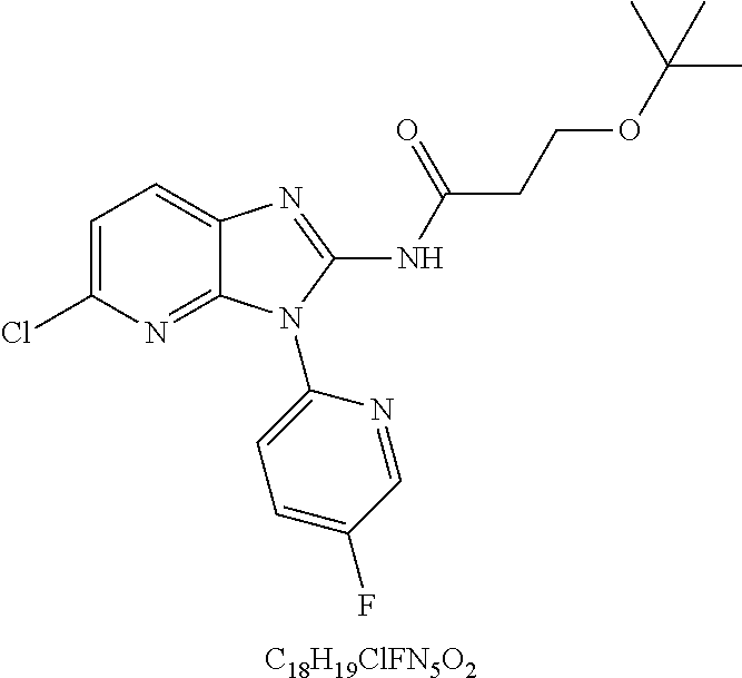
C1=C(Cl)N=C2C(=C1)N=C(NC(CCOC(C)(C)C)=O)N2C1=CC=C(F)C=N1.[C18H19ClFN5O2]
